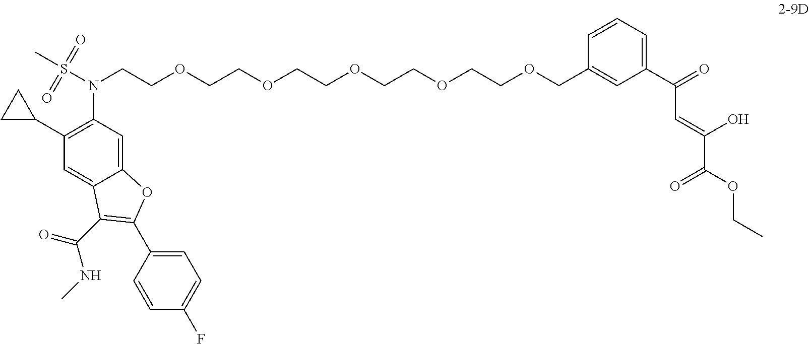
C12=CC(N(S(C)(=O)=O)CCOCCOCCOCCOCCOCC3=CC(C(=O)C=C(C(OCC)=O)O)=CC=C3)=C(C3CC3)C=C1C(C(=O)NC)=C(C1=CC=C(F)C=C1)O2
